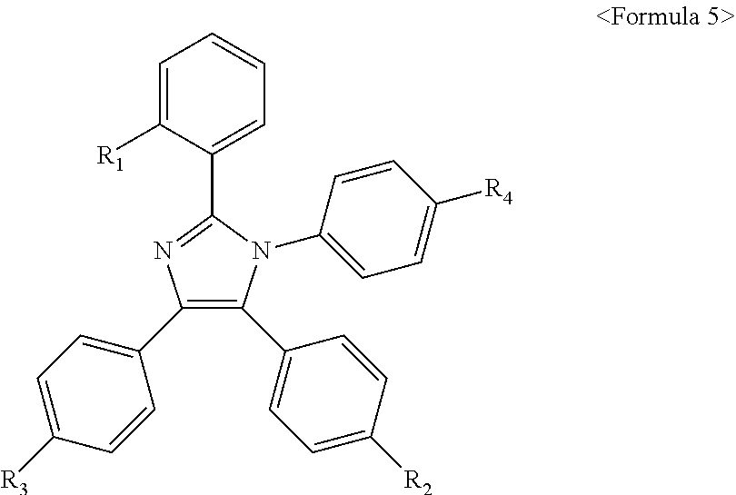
C1=C([R1])C(C2=NC(C3=CC=C([R3])C=C3)=C(C3=CC=C([R2])C=C3)N2C2=CC=C([R4])C=C2)=CC=C1
